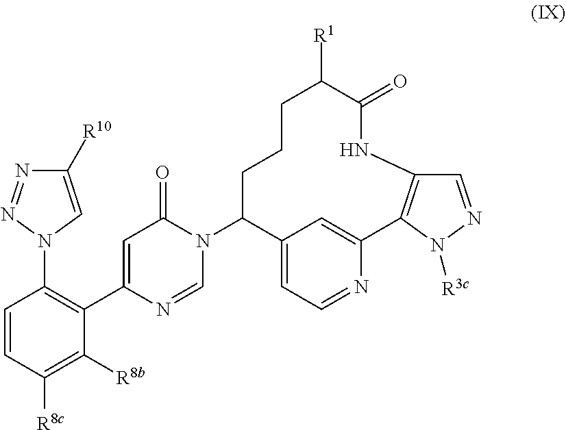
C1=CC([R8c])=C([R8b])C(C2=CC(=O)N(C3C4=CC=NC(=C4)C4=C(NC(=O)C([R1])CCC3)C=NN4[R3c])C=N2)=C1N1N=NC([R10])=C1
